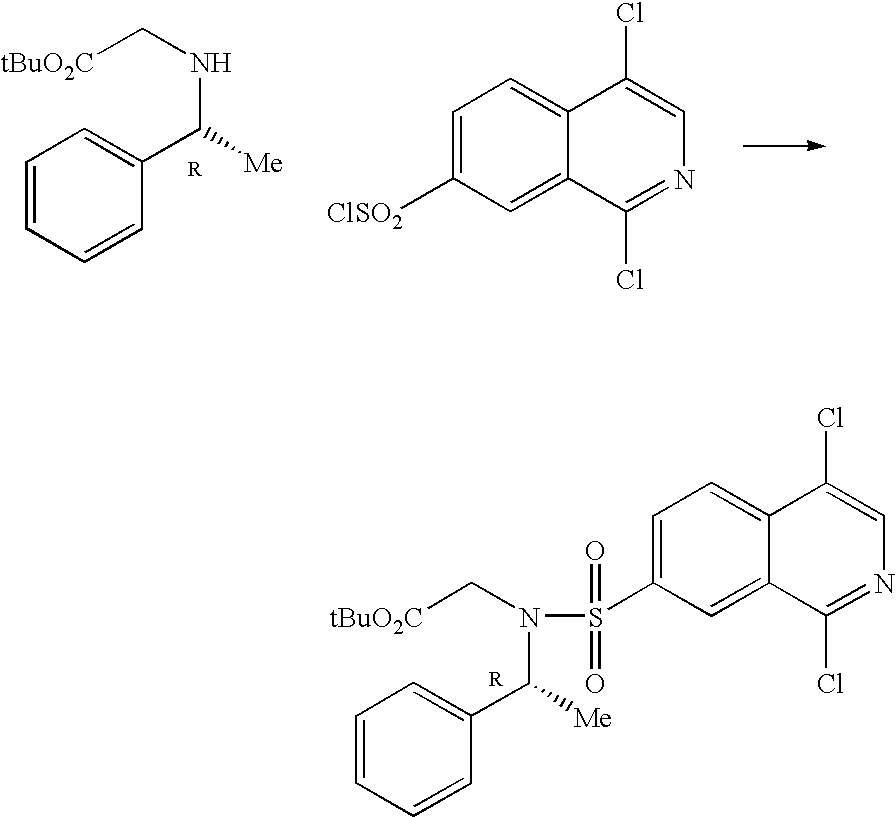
C1=C([ClSO2])C=C2C(=C1)C(Cl)=CN=C2Cl.C1=CC=CC(C(NC[tBuO2C])[Me])=C1.C1=CC=CC(C(N(C[tBuO2C])S(=O)(=O)C2=CC=C3C(=C2)C(Cl)=NC=C3Cl)[Me])=C1
